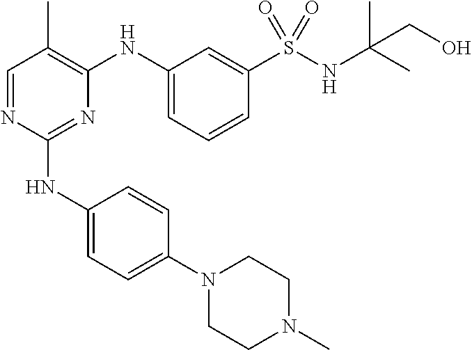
C1=NC(NC2=CC=C(N3CCN(C)CC3)C=C2)=NC(NC2=CC=CC(S(NC(C)(C)CO)(=O)=O)=C2)=C1C
